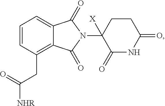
C1=CC(CC([NHR])=O)=C2C(=C1)C(=O)N(C1([X])C(=O)NC(=O)CC1)C2=O
